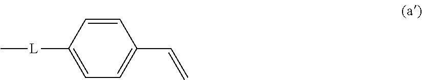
C1=CC([L]C)=CC=C1C=C
